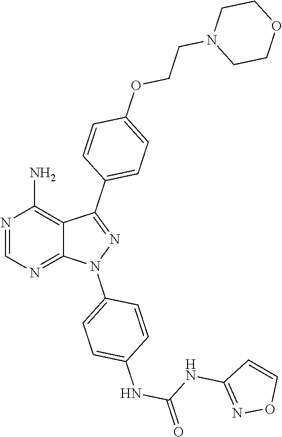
N1=CN=C2C(=C1N)C(C1=CC=C(OCCN3CCOCC3)C=C1)=NN2C1=CC=C(NC(NC2=NOC=C2)=O)C=C1
